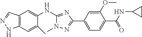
C12=C(C=C(C)C(NC3=NC(C4=CC=C(C(=O)NC5CC5)C(OC)=C4)=NN3C)=C1)NN=C2
